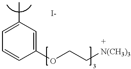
C1=C(C)C=C(OCC[N(CH3)3])C=C1
